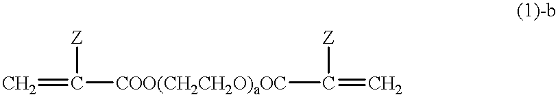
C=C([COO(CH2CH2O)aOC]C(=C)[Z])[Z]
